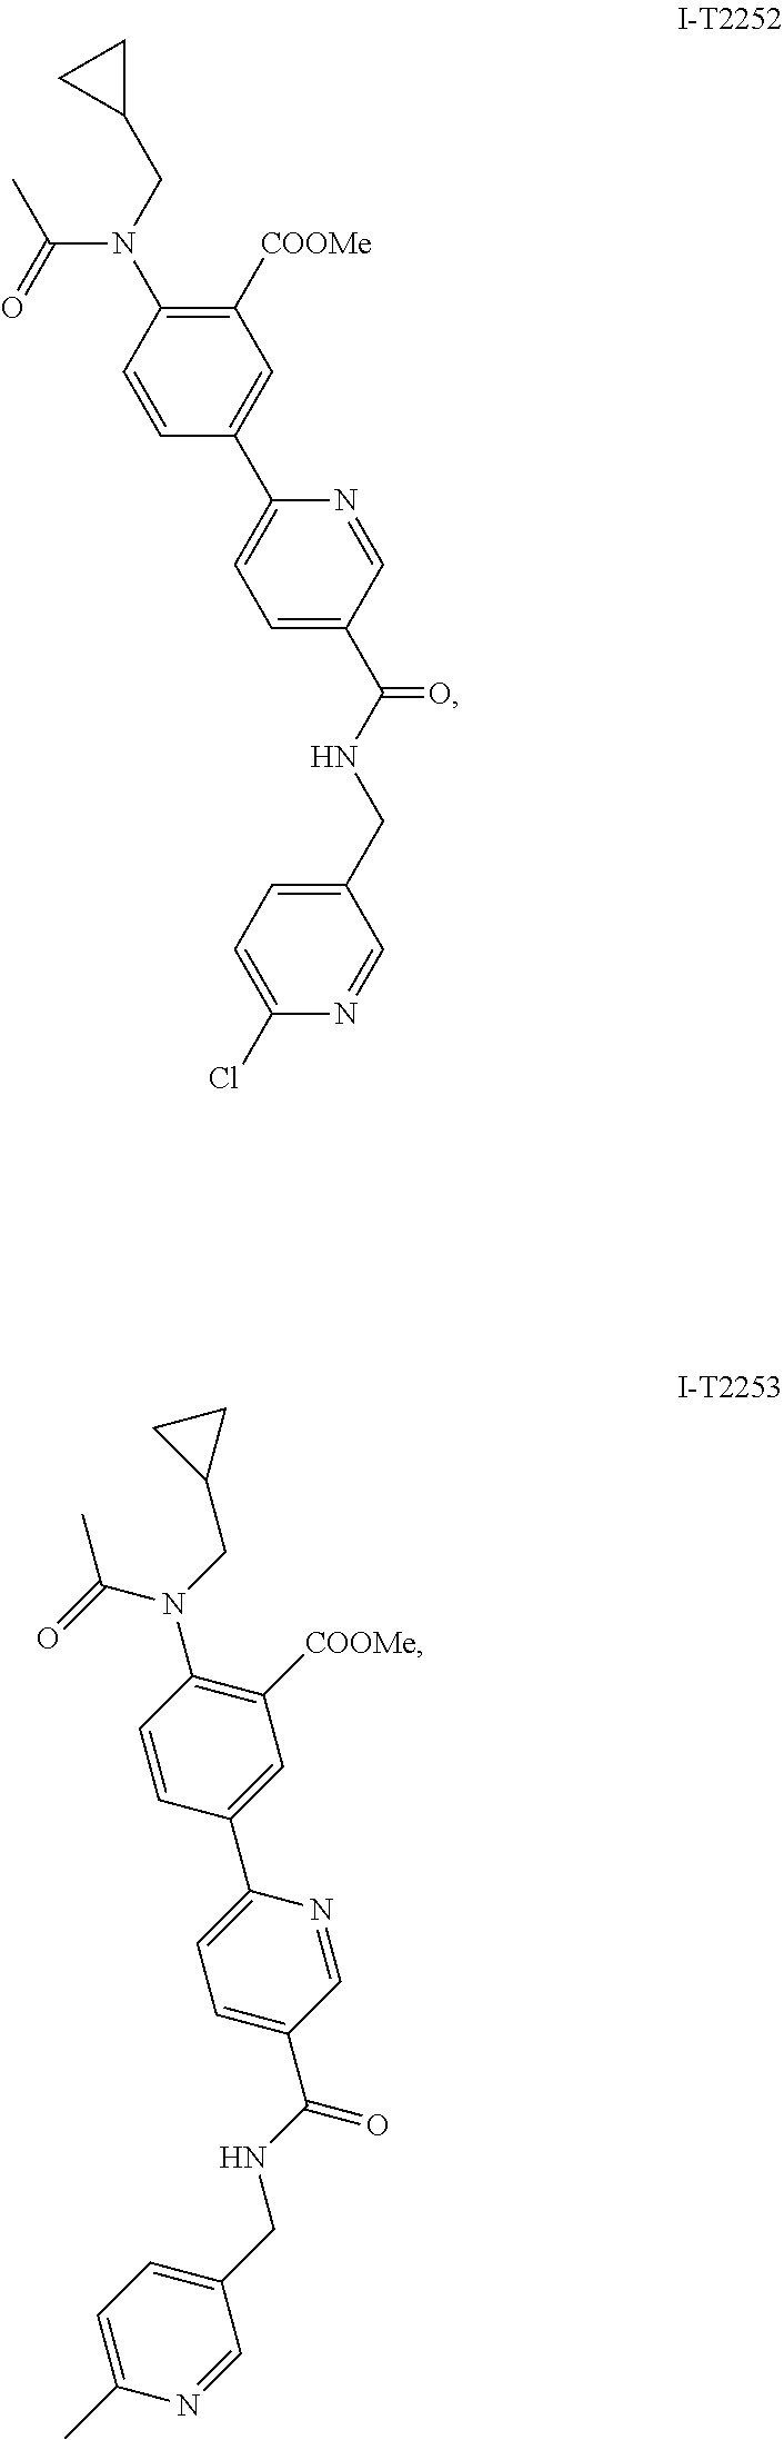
C1(Cl)=CC=C(CNC(C2=CC=C(C3=CC([COOMe])=C(N(CC4CC4)C(C)=O)C=C3)N=C2)=O)C=N1.C(NC(C1=CC=C(C2=CC([COOMe])=C(N(C(=O)C)CC3CC3)C=C2)N=C1)=O)C1=CC=C(C)N=C1
